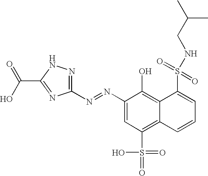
C1(N=NC2=NNC(C(=O)O)=N2)=CC(S(=O)(=O)O)=C2C(=C1O)C(S(=O)(=O)NCC(C)C)=CC=C2
